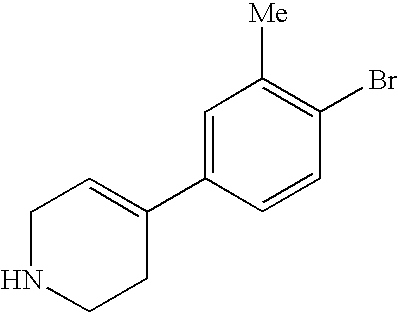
C1=CC(Br)=C([Me])C=C1C1=CCNCC1
